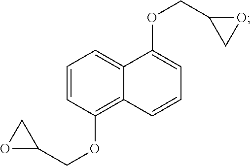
C1=CC(OCC2CO2)=C2C(=C1)C(OCC1CO1)=CC=C2
